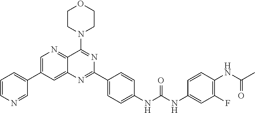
C1=CN=CC(C2=CN=C3C(=C2)N=C(C2=CC=C(NC(NC4=CC(F)=C(NC(C)=O)C=C4)=O)C=C2)N=C3N2CCOCC2)=C1
